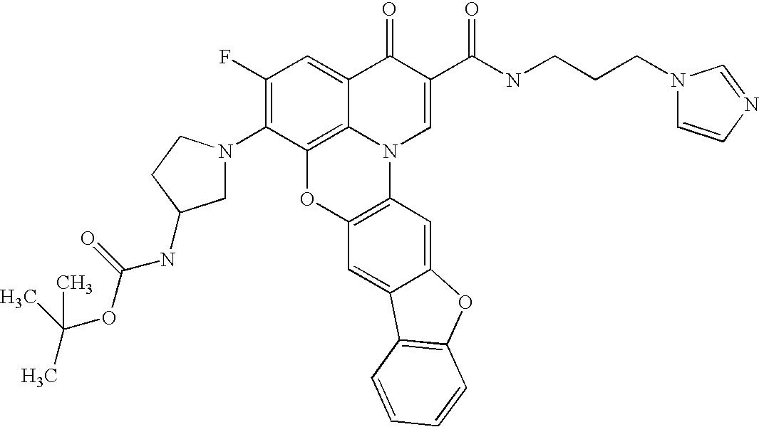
C12=C3C(=CC(F)=C1N1CC(NC(OC(C)(C)C)=O)CC1)C(=O)C(C(=O)NCCCN1C=CN=C1)=CN3C1=C(O2)C=C2C(=C1)OC1=C2C=CC=C1
